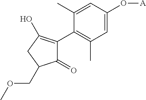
C1(C)=CC(O[A])=CC(C)=C1C1=C(O)CC(COC)C1=O
